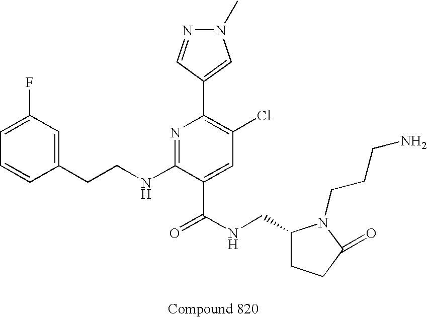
C1=CC(CCNC2=NC(C3=CN(C)N=C3)=C(Cl)C=C2C(NCC2CCC(=O)N2CCCN)=O)=CC(F)=C1
